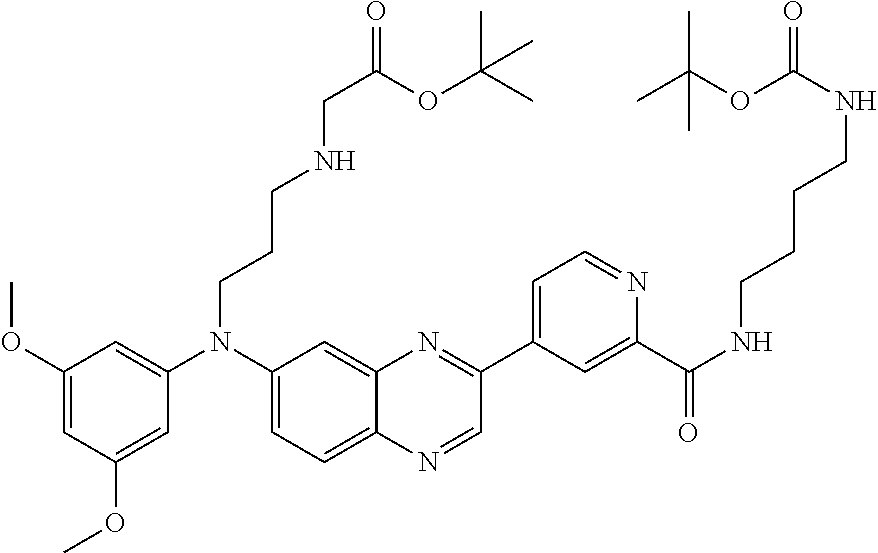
C1(OC)=CC(OC)=CC(N(C2=CC=C3C(=C2)N=C(C2=CC=NC(C(NCCCCNC(=O)OC(C)(C)C)=O)=C2)C=N3)CCCNCC(=O)OC(C)(C)C)=C1
